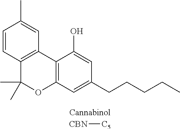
C12=C(C=C(CCCCC)C=C1O)OC(C)(C)C1=C2C=C(C)C=C1.[CBN][C5]
